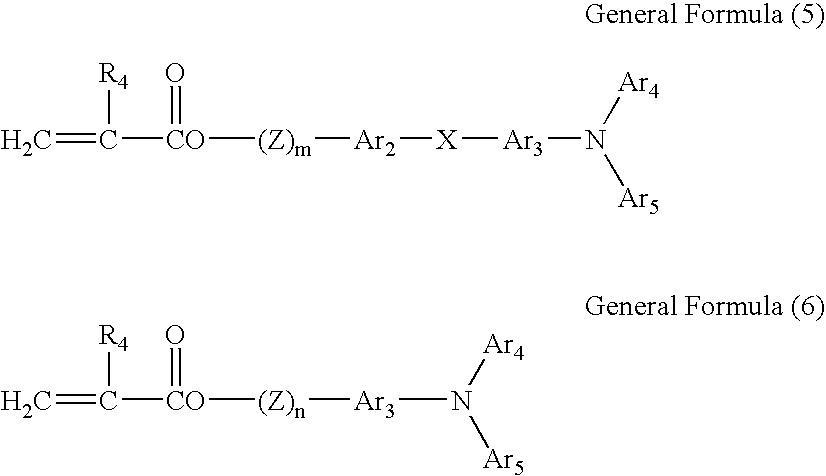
C=C([CO]([(Z)m][Ar2][X][Ar3]N([Ar4])[Ar5])=O)[R4].C=C([CO]([(Z)n][Ar3]N([Ar4])[Ar5])=O)[R4]
